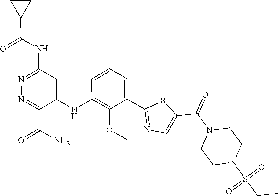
C1=C(C2=NC=C(C(N3CCN(S(CC)(=O)=O)CC3)=O)S2)C(OC)=C(NC2=CC(NC(C3CC3)=O)=NN=C2C(N)=O)C=C1
